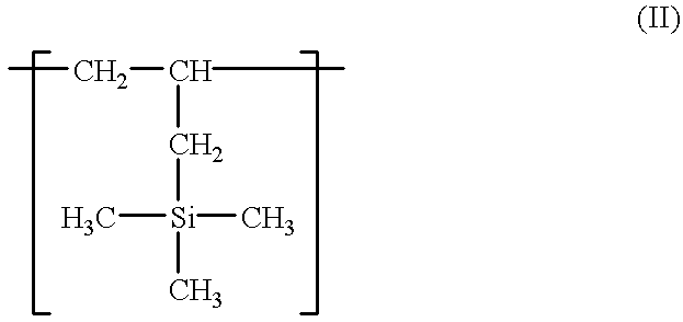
CCC(CC)C[Si](C)(C)C
